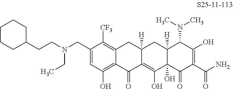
C1=C(CN(CC)CCC2CCCCC2)C([CF3])=C2C(=C1O)C(=O)C1=C(O)C3(O)C([H])(CC1([H])C2)C(N(C)C)C(O)=C(C(N)=O)C3=O
